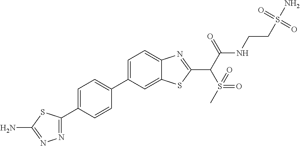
C1=C(C2=CC=C(C3=NN=C(N)S3)C=C2)C=C2C(=C1)N=C(C(C(NCCS(N)(=O)=O)=O)S(=O)(=O)C)S2
